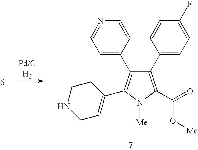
C1(C2=CC=C(F)C=C2)=C(C(=O)O[Me])N([Me])C(C2=CCNCC2)=C1C1=CC=NC=C1
